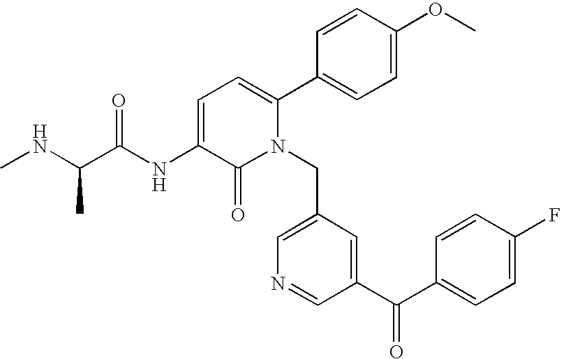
C1=C(NC(C(NC)C)=O)C(=O)N(CC2=CN=CC(C(C3=CC=C(F)C=C3)=O)=C2)C(C2=CC=C(OC)C=C2)=C1
